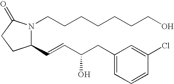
N1(CCCCCCCO)C(C=CC(CC2=CC=CC(Cl)=C2)O)CCC1=O
